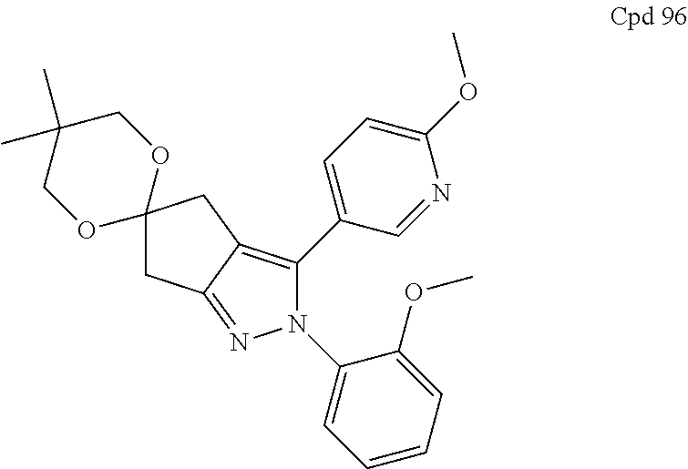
C1(C2=CC=C(OC)N=C2)=C2C(=NN1C1=CC=CC=C1OC)CC1(C2)OCC(C)(C)CO1
